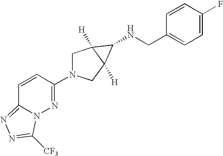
C1(N2CC3([H])C([H])(C2)C3NCC2=CC=C(F)C=C2)=NN2C(=NN=C2[CF3])C=C1
